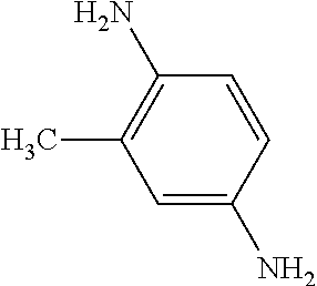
C1=C(N)C=CC(N)=C1C
